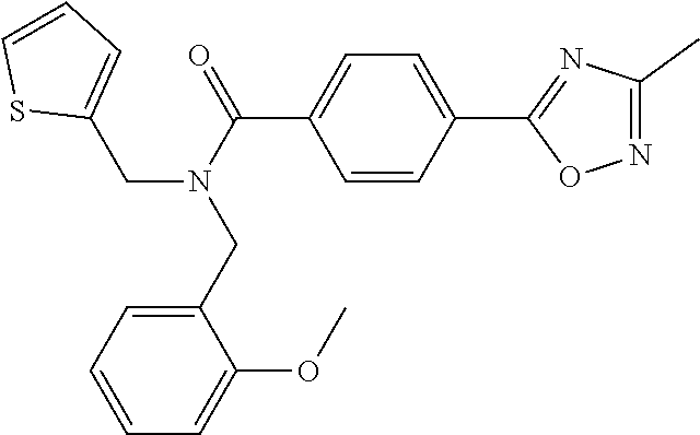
C1=C(C2=NC(C)=NO2)C=CC(C(N(CC2=CC=CS2)CC2=CC=CC=C2OC)=O)=C1
